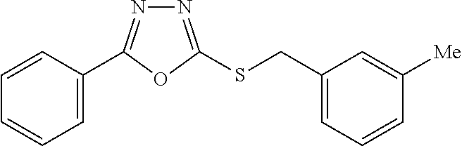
C1=C(C2=NN=C(SCC3=CC=CC([Me])=C3)O2)C=CC=C1
